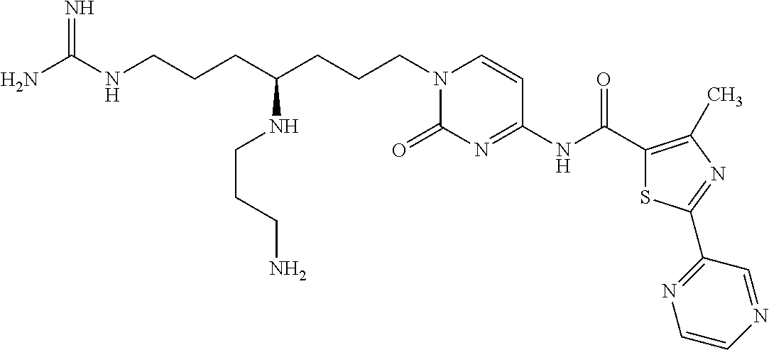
N1(CCCC(NCCCN)CCCNC(N)=N)C(=O)N=C(NC(C2=C(C)N=C(C3=NC=CN=C3)S2)=O)C=C1
